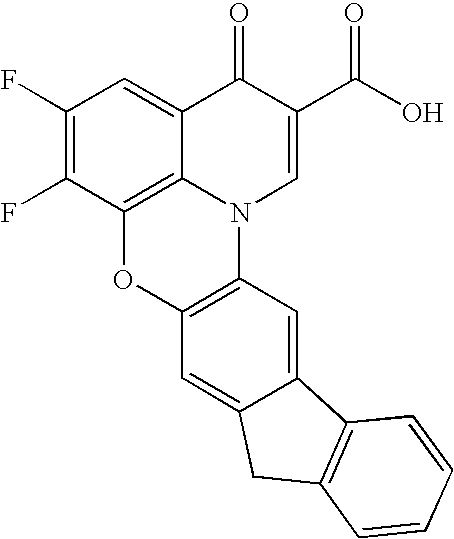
C1(F)=C(F)C2=C3C(=C1)C(=O)C(C(O)=O)=CN3C1=C(O2)C=C2C(=C1)C1=C(C2)C=CC=C1
